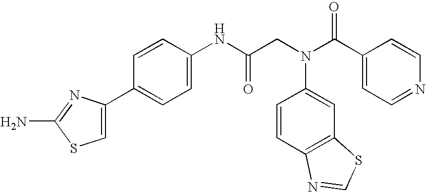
NC1=NC(C2=CC=C(NC(CN(C3=CC4=C(C=C3)N=CS4)C(C3=CC=NC=C3)=O)=O)C=C2)=CS1
